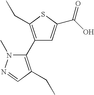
C1(C2=C(CC)C=NN2C)=C(CC)SC(C(O)=O)=C1
